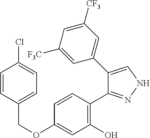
C(OC1=CC(O)=C(C2=NNC=C2C2=CC([CF3])=CC([F3C])=C2)C=C1)C1=CC=C(Cl)C=C1
